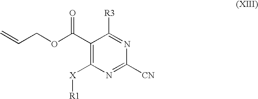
C1(C(OCC=C)=O)=C([X][R1])N=C([CN])N=C1[R3]
